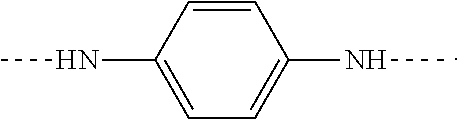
CNC1=CC=C(NC)C=C1
